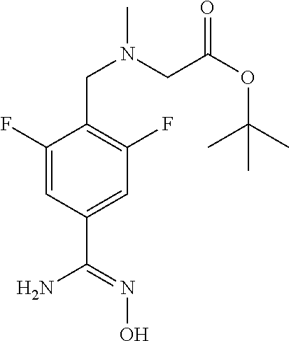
C1(F)=CC(C(N)=NO)=CC(F)=C1CN(C)CC(OC(C)(C)C)=O
